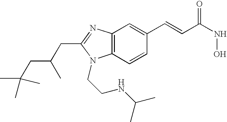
C12=C(N=C(CC(CC(C)(C)C)C)N1CCNC(C)C)C=C(C=CC(NO)=O)C=C2
